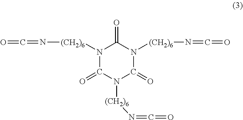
N1([(CH2)6]N=C=O)C(=O)N([(CH2)6]N=C=O)C(=O)N([(CH2)6]N=C=O)C1=O
